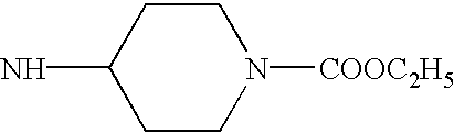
C1CN([COOC2H5])CCC1N
